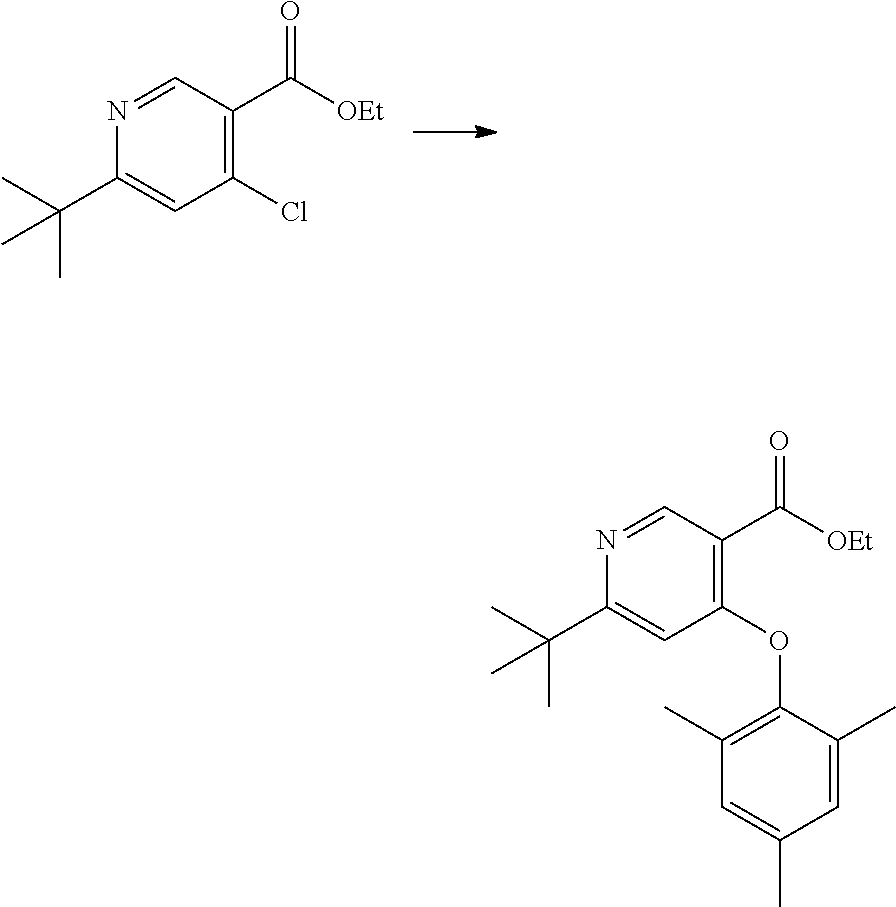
C1=C(C(C)(C)C)N=CC(C(=O)[OEt])=C1Cl.C1(C(=O)[OEt])=C(OC2=C(C)C=C(C)C=C2C)C=C(C(C)(C)C)N=C1
